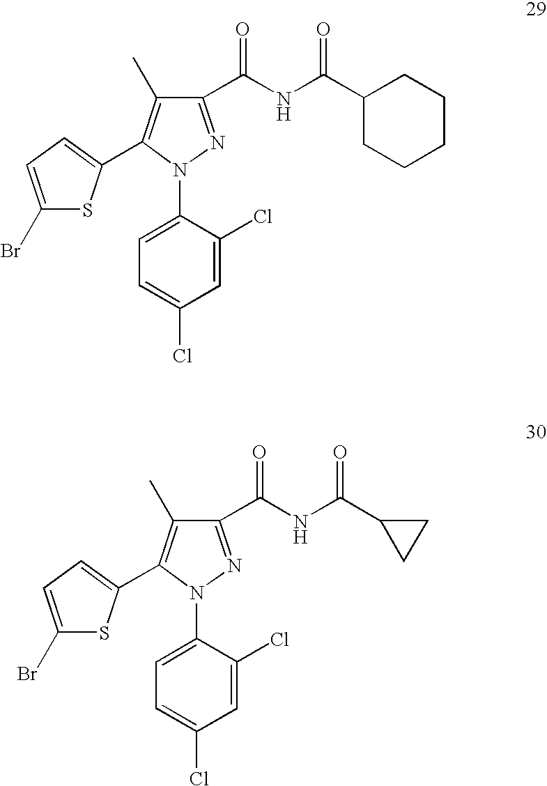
C1=C(Cl)C(N2N=C(C(NC(C3CCCCC3)=O)=O)C(C)=C2C2=CC=C(Br)S2)=CC=C1Cl.C1=C(Cl)C(N2N=C(C(NC(C3CC3)=O)=O)C(C)=C2C2=CC=C(Br)S2)=CC=C1Cl
